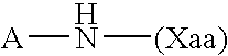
[A]N[(Xaa)]
